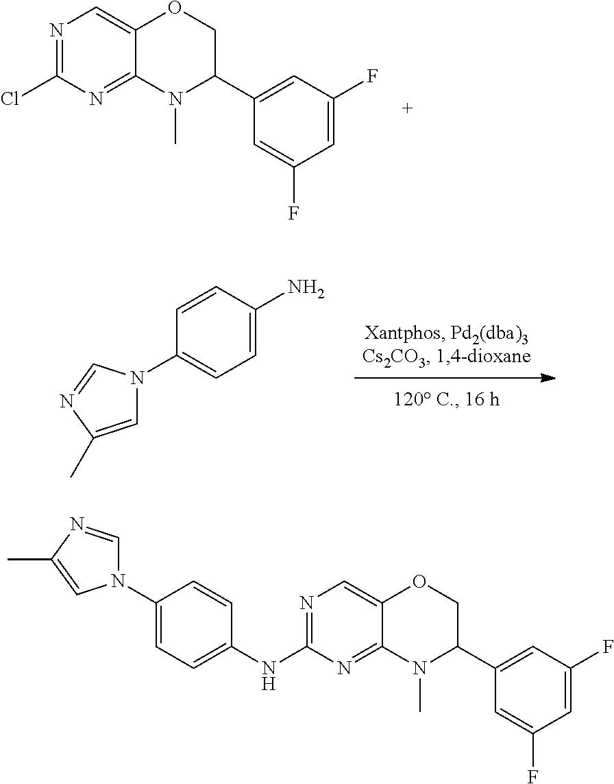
N1=C(Cl)N=C2C(=C1)OCC(C1=CC(F)=CC(F)=C1)N2C.C1(N2C=C(C)N=C2)=CC=C(N)C=C1.N1=C(NC2=CC=C(N3C=NC(C)=C3)C=C2)N=C2C(=C1)OCC(C1=CC(F)=CC(F)=C1)N2C
